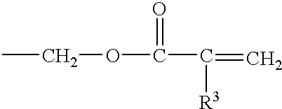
C(C(=C)[R3])(=O)OCC
